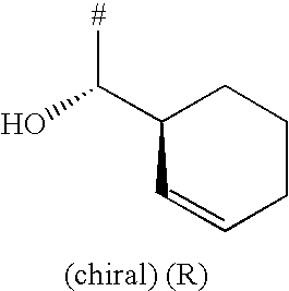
C1(C([#])O)C=CCCC1
